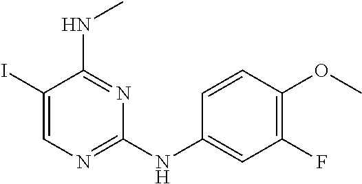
C1(I)=CN=C(NC2=CC(F)=C(OC)C=C2)N=C1NC
